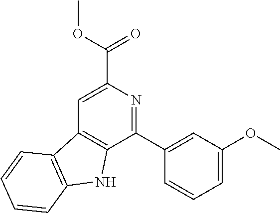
C1=C(C(OC)=O)N=C(C2=CC(OC)=CC=C2)C2=C1C1=C(N2)C=CC=C1
